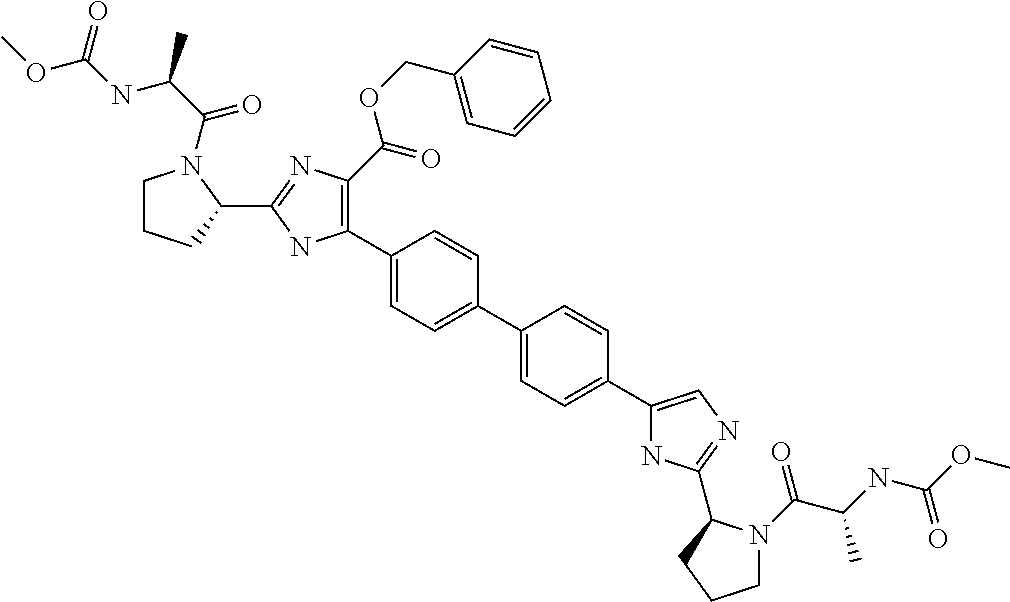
C1(C2=C(C(=O)OCC3=CC=CC=C3)N=C(C3N(C(C(C)NC(OC)=O)=O)CCC3)N2)=CC=C(C2=CC=C(C3=CN=C(C4N(C(C(NC(OC)=O)C)=O)CCC4)N3)C=C2)C=C1
